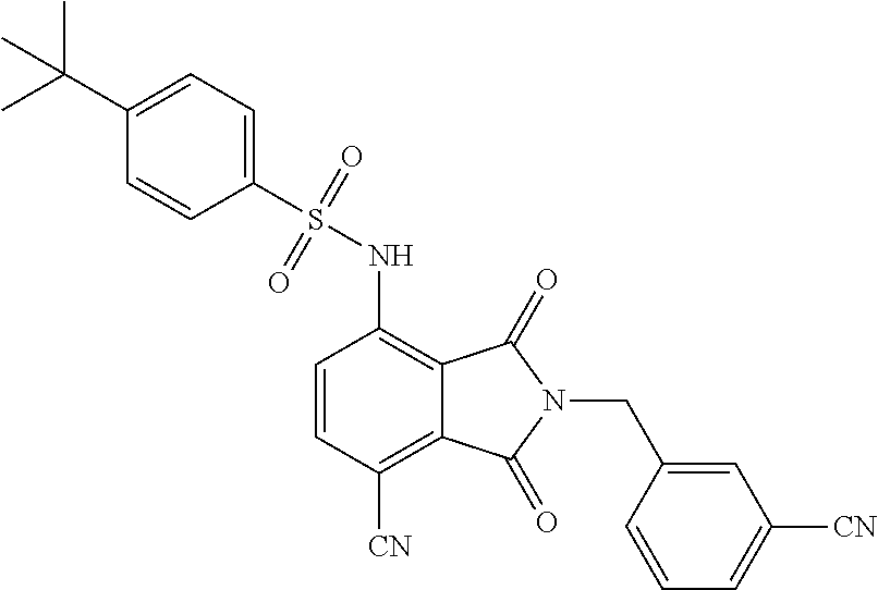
C1=CC([CN])=C2C(=C1NS(C1=CC=C(C(C)(C)C)C=C1)(=O)=O)C(=O)N(CC1=CC([CN])=CC=C1)C2=O
